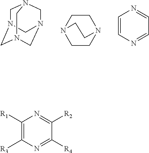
C1N2CN3CN(CN1C3)C2.C1CN2CCN1CC2.C1=CN=CC=N1.C1([R1])=C([R3])N=C([R4])C([R2])=N1
